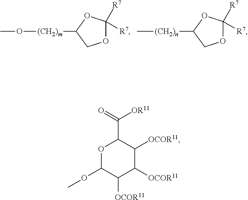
CO[(CH2)m]C1COC([R7])([R7])O1.[(CH2)n](C1COC([R7])([R7])O1)C.O1C(OC)C([OCOR11])C([OCOR11])C([OCOR11])C1C([OR11])=O
